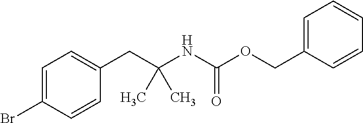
C1(CC(NC(OCC2=CC=CC=C2)=O)(C)C)=CC=C(Br)C=C1
